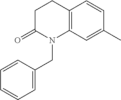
C1=CC(CN2C3=C(CCC2=O)C=CC(C)=C3)=CC=C1
